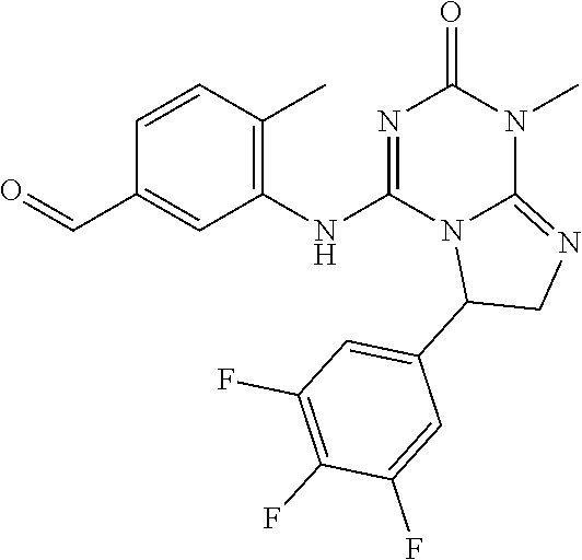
C1=CC(C)=C(NC2=NC(=O)N(C)C3=NCC(C4=CC(F)=C(F)C(F)=C4)N23)C=C1C=O
